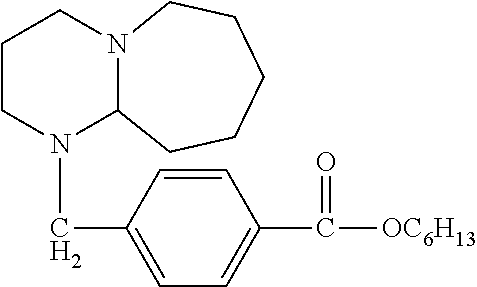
C1CN(CC2=CC=C(C([OC6H13])=O)C=C2)C2N(C1)CCCCC2
